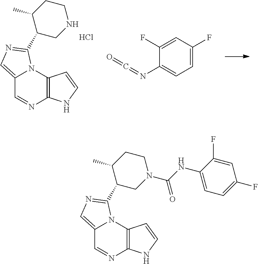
C12=CN=C(C3CNCCC3C)N1C1=C(N=C2)NC=C1.Cl.C1=C(F)C=C(F)C(N=C=O)=C1.C12=CN=C(C3CN(C(NC4=CC=C(F)C=C4F)=O)CCC3C)N1C1=C(N=C2)NC=C1
